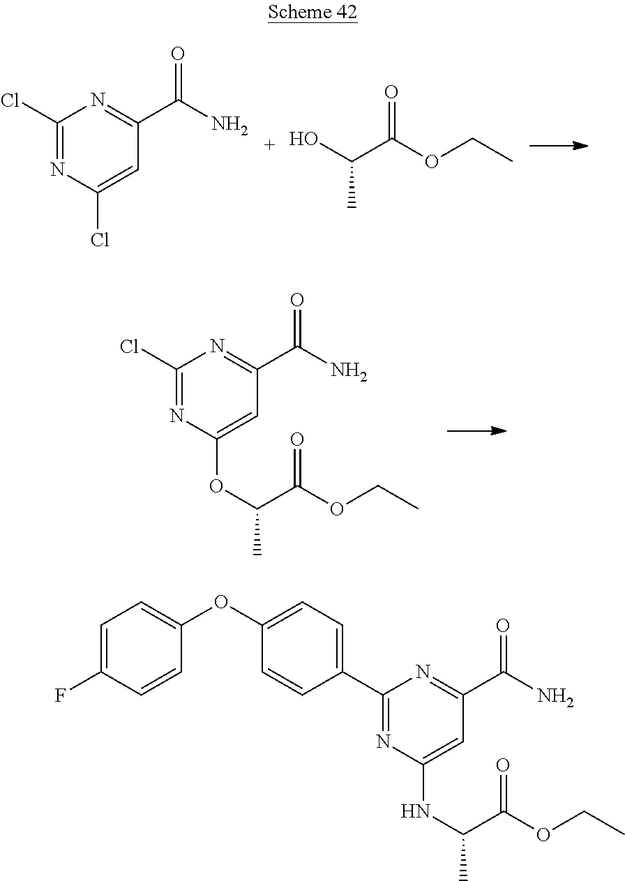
C1(Cl)=NC(Cl)=CC(C(N)=O)=N1.C(C(OCC)=O)(O)C.C1(Cl)=NC(OC(C)C(OCC)=O)=CC(C(N)=O)=N1.C1(C2=CC=C(OC3=CC=C(F)C=C3)C=C2)=NC(NC(C)C(OCC)=O)=CC(C(N)=O)=N1
